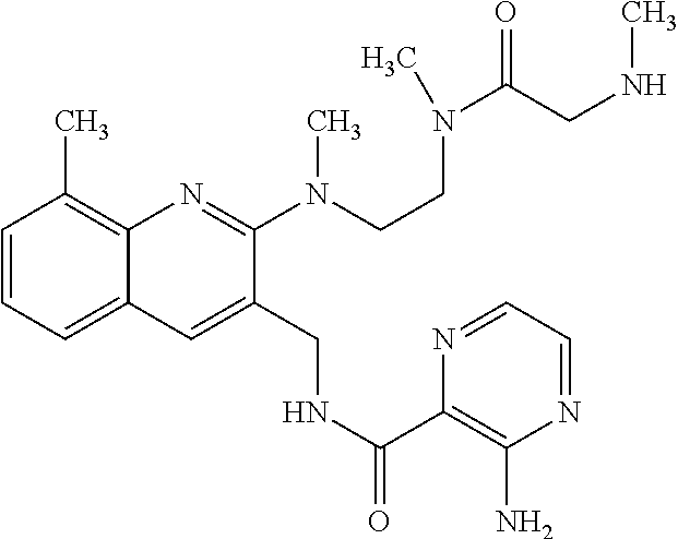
C1=CC=C2C(=C1C)N=C(N(C)CCN(C(=O)CNC)C)C(CNC(=O)C1=C(N)N=CC=N1)=C2
